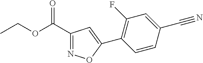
C1(C(OCC)=O)=NOC(C2=C(F)C=C(C#N)C=C2)=C1
